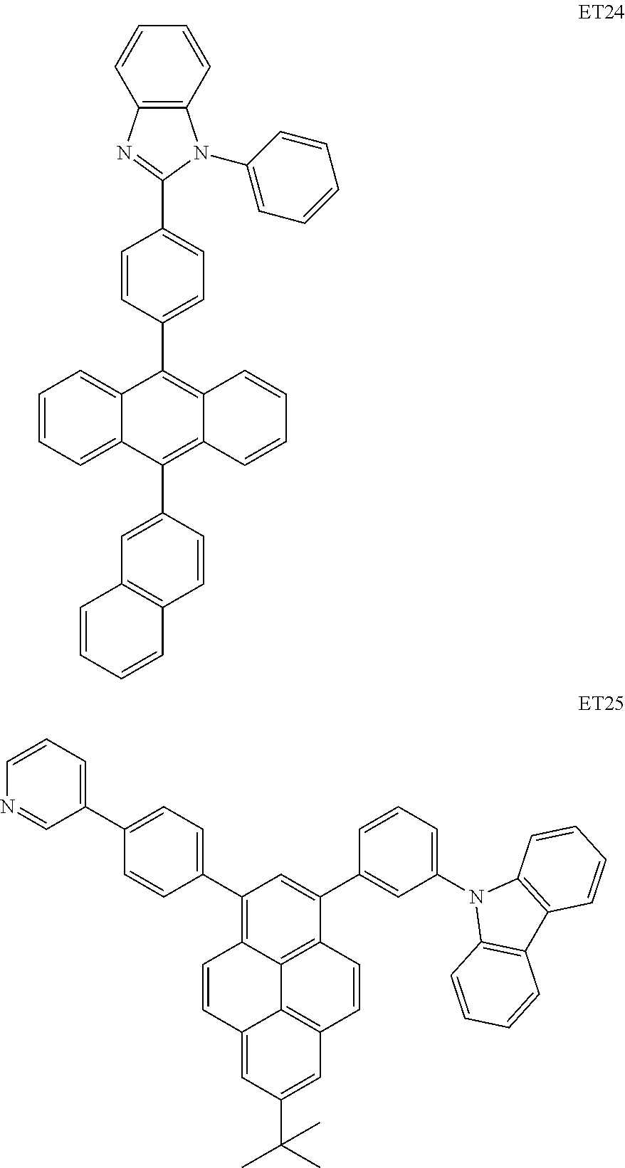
C12=CC=CC=C1C(C1=CC3=C(C=C1)C=CC=C3)=C1C(=C2C2=CC=C(C3=NC4=C(N3C3=CC=CC=C3)C=CC=C4)C=C2)C=CC=C1.C1(C2=CC=C(C3=CC=CN=C3)C=C2)=C2C3=C(C(C4=CC(N5C6=C(C7=C5C=CC=C7)C=CC=C6)=CC=C4)=C1)C=CC1=C3C(=CC(C(C)(C)C)=C1)C=C2
